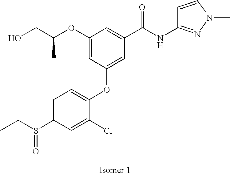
OCC(OC1=CC(OC2=CC=C(S(CC)=O)C=C2Cl)=CC(C(NC2=NN(C)C=C2)=O)=C1)C
